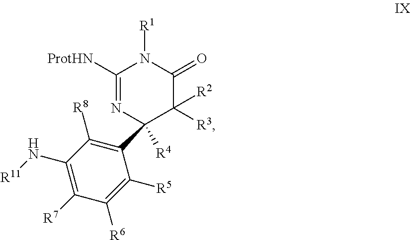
C1([ProtHN])=NC(C2=C([R8])C(N[R11])=C([R7])C([R6])=C2[R5])([R4])C([R3])([R2])C(=O)N1[R1]
